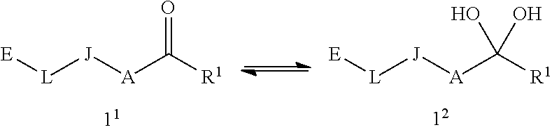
[E][L][J][A]C([R1])=O.[E][L][J][A]C([R1])(O)O
